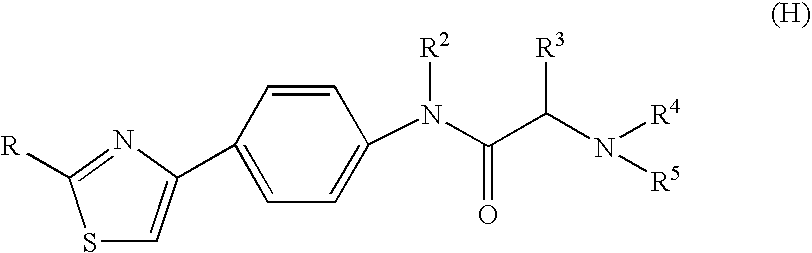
S1C=C(C2=CC=C(N(C(C(N([R4])[R5])[R3])=O)[R2])C=C2)N=C1[R]
